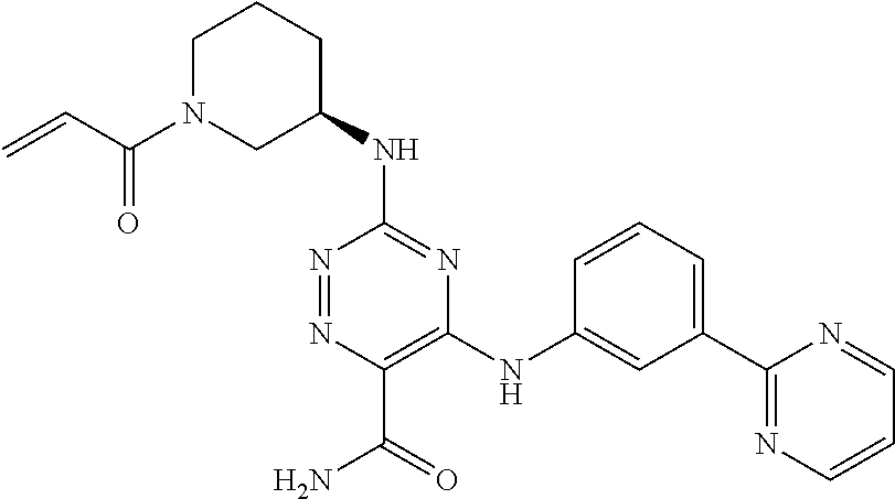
C1(NC2CCCN(C(C=C)=O)C2)=NC(NC2=CC(C3=NC=CC=N3)=CC=C2)=C(C(=O)N)N=N1
